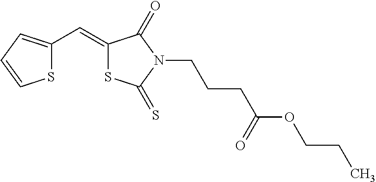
S1C(C=C2SC(=S)N(CCCC(OCCC)=O)C2=O)=CC=C1
